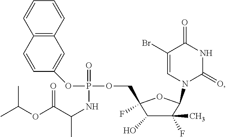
C1(C)(F)C(O)C(COP(=O)(OC2=CC3=C(C=C2)C=CC=C3)NC(C(OC(C)C)=O)C)(F)OC1N1C(=O)NC(=O)C(Br)=C1
